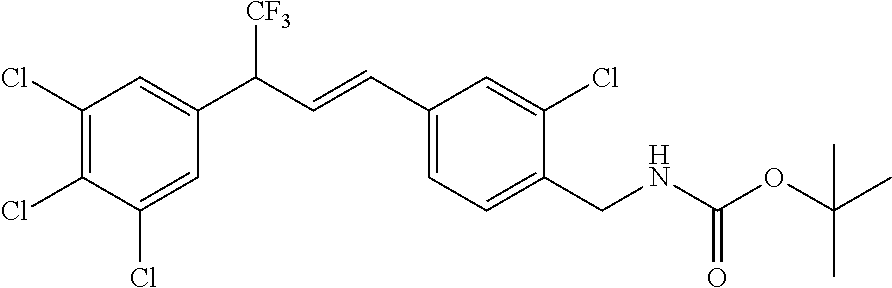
C1(CNC(=O)OC(C)(C)C)=CC=C(C=CC(C2=CC(Cl)=C(Cl)C(Cl)=C2)[CF3])C=C1Cl
